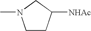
C1CC([NHAc])CN1C
